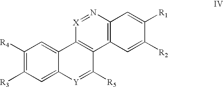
C1([R4])=C([R3])C=C2C(=C1)C1=C(C([R5])=[Y]2)C2=C(N=[X]1)C=C([R1])C([R2])=C2
